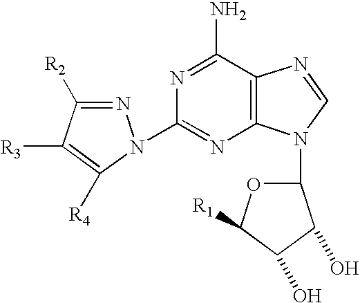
C12=C(C(N)=NC(N3N=C([R2])C([R3])=C3[R4])=N1)N=CN2C1OC([R1])C(O)C1O
